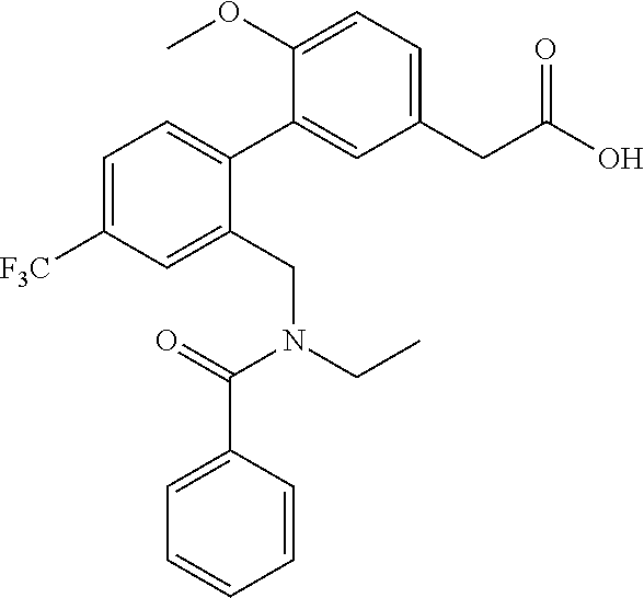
C1=C([F3C])C=C(CN(CC)C(=O)C2=CC=CC=C2)C(C2=CC(CC(O)=O)=CC=C2OC)=C1
